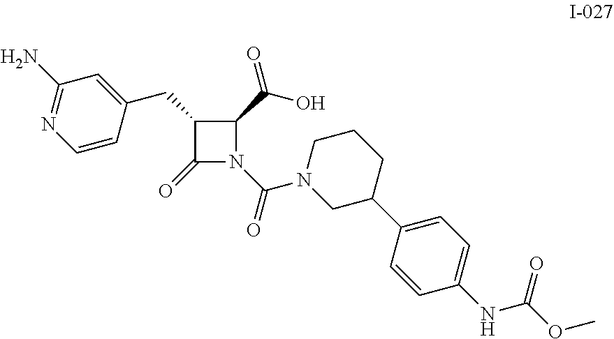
C1(CC2=CC(N)=NC=C2)C(=O)N(C(=O)N2CC(C3=CC=C(NC(OC)=O)C=C3)CCC2)C1C(O)=O
